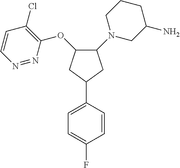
C1=C(F)C=CC(C2CC(OC3=C(Cl)C=CN=N3)C(N3CC(N)CCC3)C2)=C1
